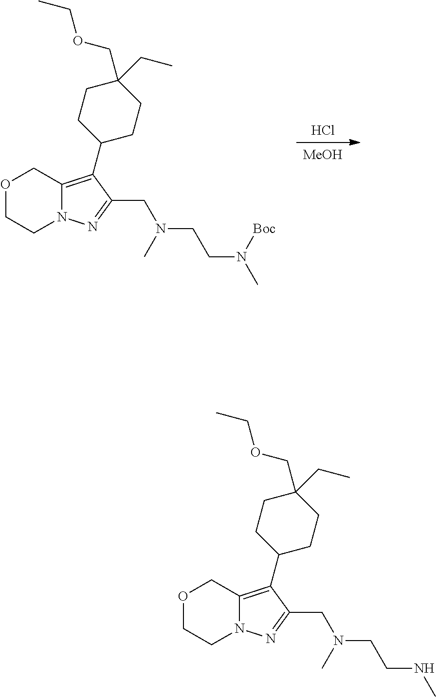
[MeOH].Cl.C12=C(C3CCC(CC)(COCC)CC3)C(CN(CCN(C)[Boc])C)=NN1CCOC2.C12=C(C3CCC(CC)(COCC)CC3)C(CN(CCNC)C)=NN1CCOC2
